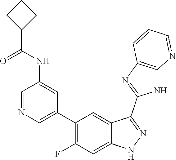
C1=NC=C(C2=C(F)C=C3C(=C2)C(C2=NC4=C(N2)N=CC=C4)=NN3)C=C1NC(=O)C1CCC1
